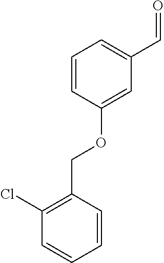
C1=CC(OCC2=C(Cl)C=CC=C2)=CC(C=O)=C1
